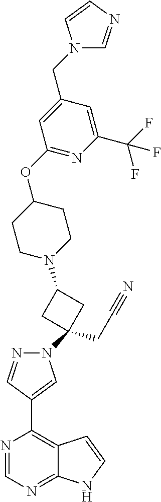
N1=CN=C2C(=C1C1=CN(C3(CC#N)CC(N4CCC(OC5=NC(C(F)(F)F)=CC(CN6C=NC=C6)=C5)CC4)C3)N=C1)C=CN2
